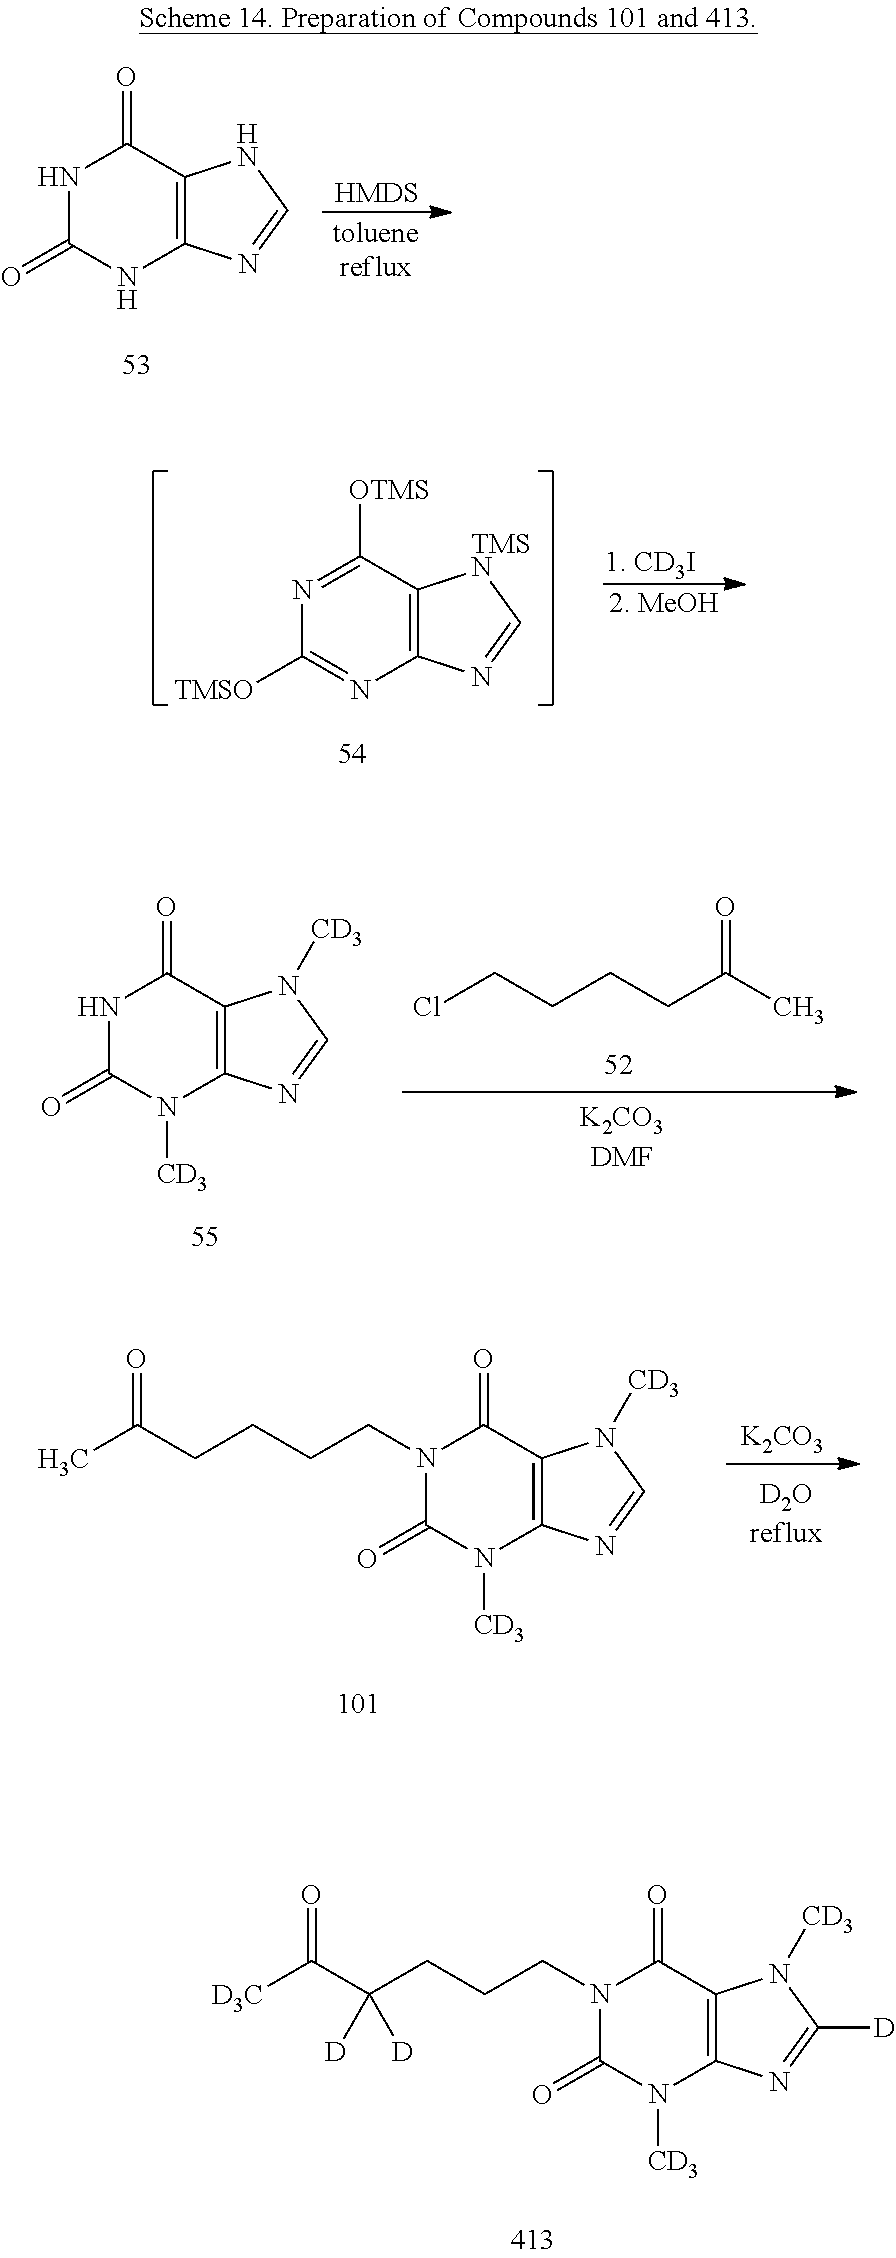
C12=C(C(=O)NC(=O)N1)NC=N2.C12=C(C([OTMS])=NC([TMSO])=N1)[TMSN]C=N2.C12=C(C(=O)N(CCCCC(C)=O)C(=O)N1[CD3])N([CD3])C=N2.[K2CO3].C12=C(C(=O)N(CCCC(C([D3C])=O)([D])[D])C(=O)N1[CD3])N([CD3])C([D])=N2.C12=C(C(=O)NC(=O)N1[CD3])N([CD3])C=N2.ClCCCCC(C)=O
